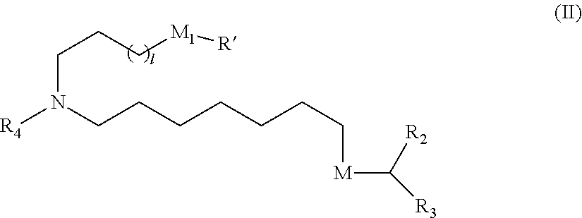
[R4]N(CCCCCCC[M]C([R3])[R2])CCC[M1][R]
